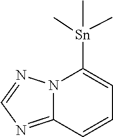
[Sn](C1=CC=CC2=NC=NN12)(C)(C)C
